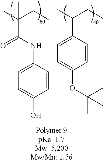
C1=CC(NC(C(C)(CC)C)=O)=CC=C1O.C1(C(C)CC)=CC=C(OC(C)(C)C)C=C1
